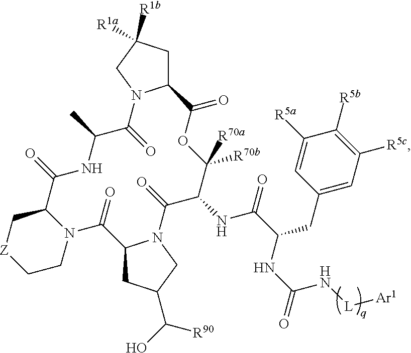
N12C(C(=O)NC(C)C(=O)N3C(CC([R1b])([R1a])C3)C(=O)OC([R70a])([R70b])C(NC(C(NC(=O)N[L][Ar1])CC3=CC([R5c])=C([R5b])C([R5a])=C3)=O)C(=O)N3C(CC(C(O)[R90])C3)C1=O)C[Z]CC2
